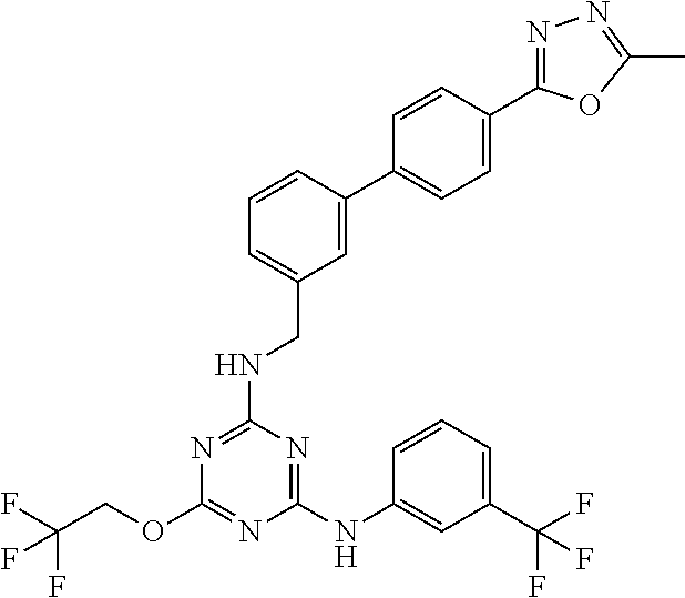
C1(NC2=CC(C(F)(F)F)=CC=C2)=NC(NCC2=CC=CC(C3=CC=C(C4=NN=C(C)O4)C=C3)=C2)=NC(OCC(F)(F)F)=N1
